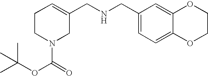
C1CN(C(OC(C)(C)C)=O)CC(CNCC2=CC=C3C(=C2)OCCO3)=C1
